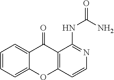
C1=CC=C2C(=C1)C(=O)C1=C(O2)C=CN=C1NC(=O)N
